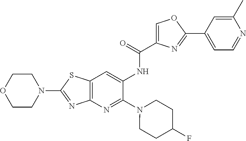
N1(C2=NC3=C(S2)C=C(NC(=O)C2=COC(C4=CC=NC(C)=C4)=N2)C(N2CCC(F)CC2)=N3)CCOCC1
